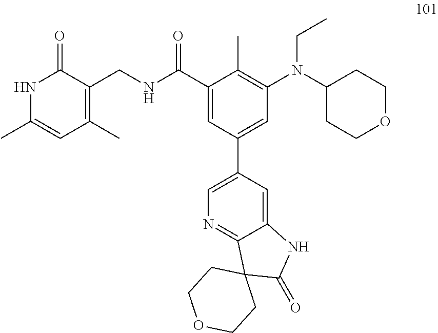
N(CC)(C1CCOCC1)C1=C(C)C(C(NCC2=C(C)C=C(C)NC2=O)=O)=CC(C2=CN=C3C(=C2)NC(=O)C32CCOCC2)=C1
